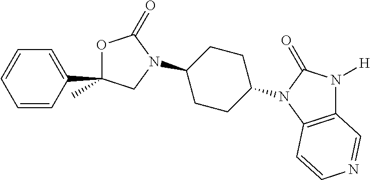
C1=CC(C2(C)OC(=O)N(C3CCC(N4C(=O)N([H])C5=C4C=CN=C5)CC3)C2)=CC=C1
